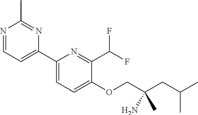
C1(C2=CC=NC(C)=N2)=CC=C(OCC(CC(C)C)(C)N)C(C(F)F)=N1
